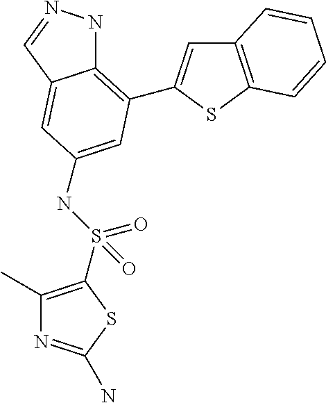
N(C1=CC(C2=CC3=C(S2)C=CC=C3)=C2NN=CC2=C1)S(=O)(=O)C1=C(C)N=C(N)S1
